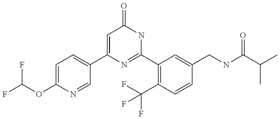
C1(C2=CC=C(OC(F)F)N=C2)=CC(=O)NC(C2=C(C(F)(F)F)C=CC(CNC(C(C)C)=O)=C2)=N1
